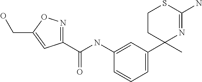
C1CC(C2=CC=CC(NC(=O)C3=NOC(CO)=C3)=C2)(C)N=C(N)S1
